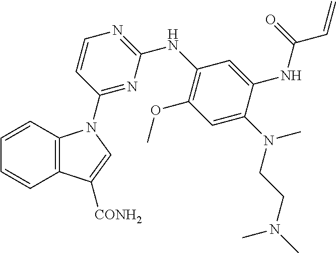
C1=CC2=C(C=C1)N(C1=NC(NC3=C(OC)C=C(N(CCN(C)C)C)C(NC(C=C)=O)=C3)=NC=C1)C=C2[CONH2]
